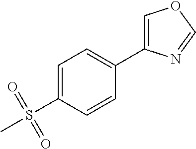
C1=C(S(C)(=O)=O)C=CC(C2=COC=N2)=C1
